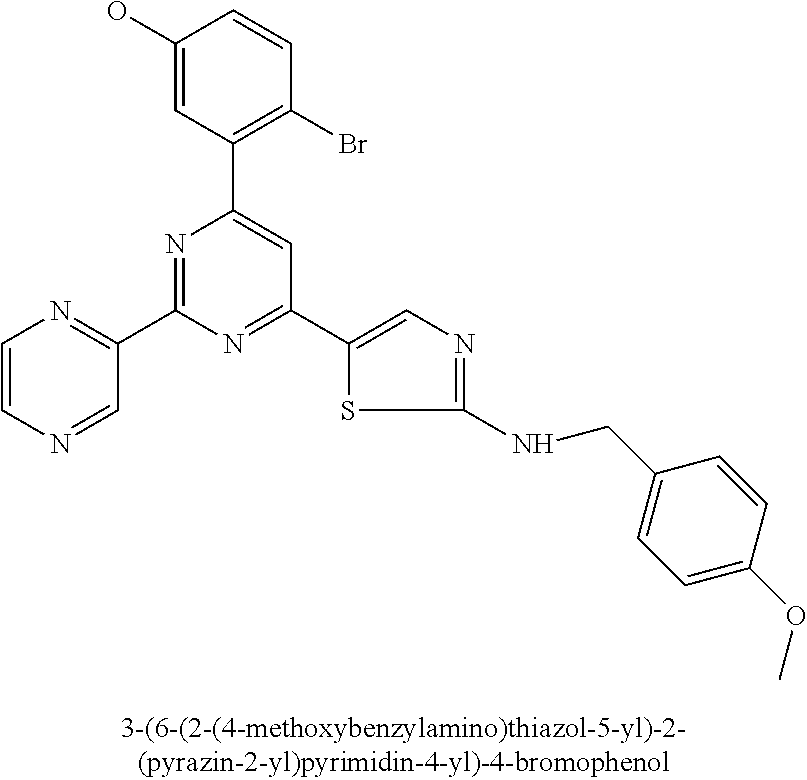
C1(O)=CC(C2=CC(C3=CN=C(NCC4=CC=C(OC)C=C4)S3)=NC(C3=NC=CN=C3)=N2)=C(Br)C=C1
